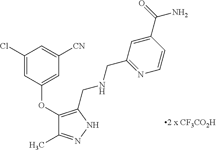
C1(Cl)=CC(OC2=C(CNCC3=NC=CC(C(=O)N)=C3)NN=C2C)=CC([CN])=C1
